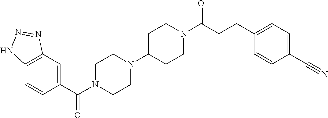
C12=C(C=C(C(N3CCN(C4CCN(C(CCC5=CC=C(C#N)C=C5)=O)CC4)CC3)=O)C=C1)N=NN2
